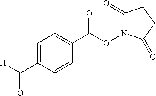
C1=C(C(=O)[H])C=CC(C(ON2C(=O)CCC2=O)=O)=C1
